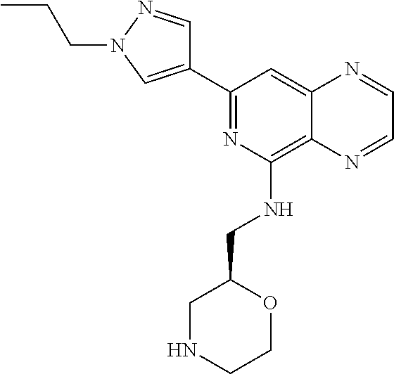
C1(C2=CN(CCC)N=C2)=NC(NCC2CNCCO2)=C2C(=C1)N=CC=N2
